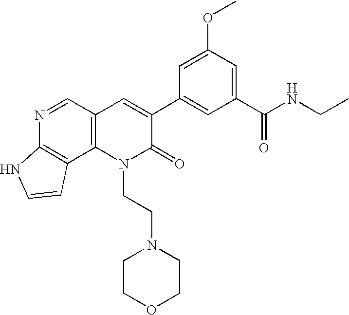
N1=CC2=C(C3=C1NC=C3)N(CCN1CCOCC1)C(=O)C(C1=CC(C(NCC)=O)=CC(OC)=C1)=C2
